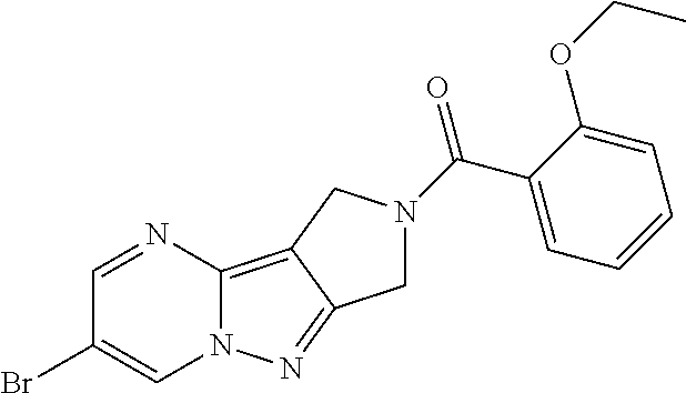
C1=NC2=C3C(=NN2C=C1Br)CN(C(=O)C1=CC=CC=C1OCC)C3
